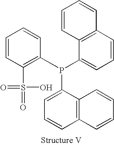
C1(S(=O)(=O)O)=C(P(C2=CC=CC3=C2C=CC=C3)C2=CC=CC3=C2C=CC=C3)C=CC=C1
